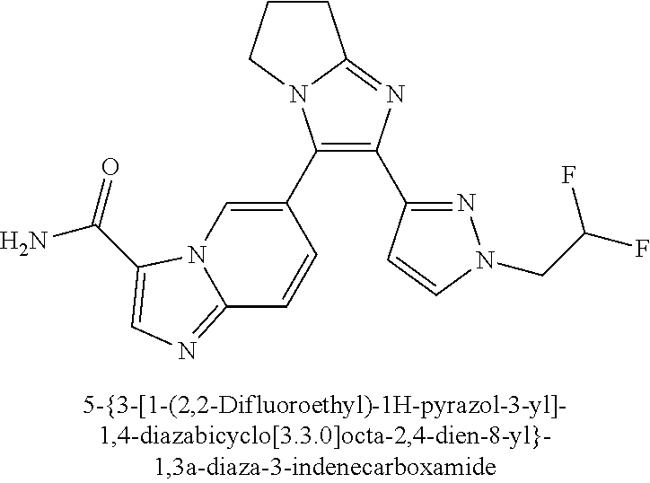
C1(C2=CN3C(=NC=C3C(N)=O)C=C2)=C(C2=NN(CC(F)F)C=C2)N=C2N1CCC2
